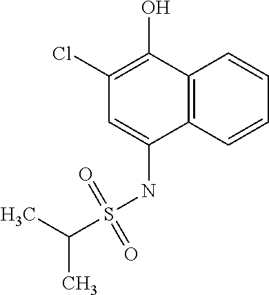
C12=C(C=CC=C1)C(NS(C(C)C)(=O)=O)=CC(Cl)=C2O
